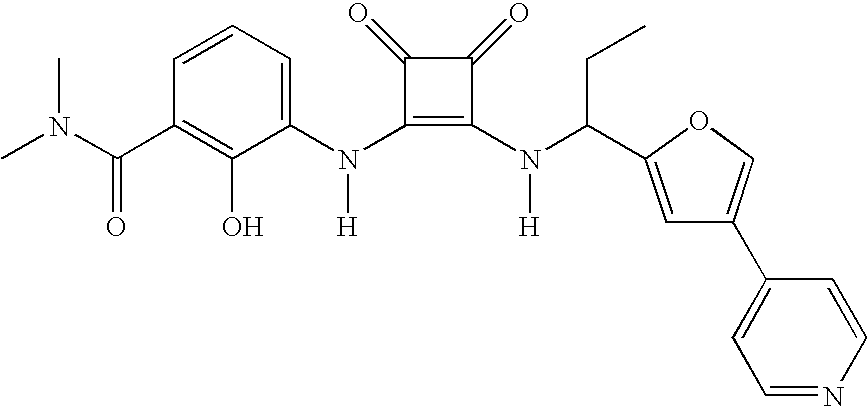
C(C1=C(O)C(N(C2=C(N(C(C3=CC(C4=CC=NC=C4)=CO3)CC)[H])C(=O)C2=O)[H])=CC=C1)(=O)N(C)C
